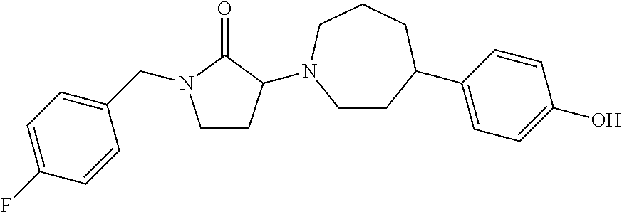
C1CC(N2CCC(C3=CC=C(O)C=C3)CCC2)C(=O)N1CC1=CC=C(F)C=C1
